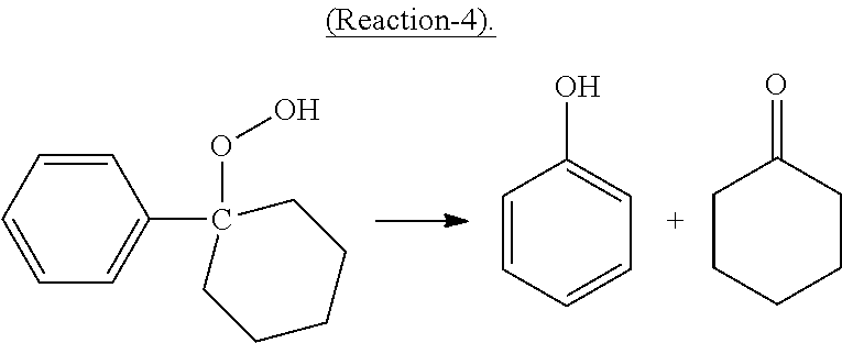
C1=CC=CC=C1C1(OO)CCCCC1.C1=CC=CC=C1O.C1CCCCC1=O
